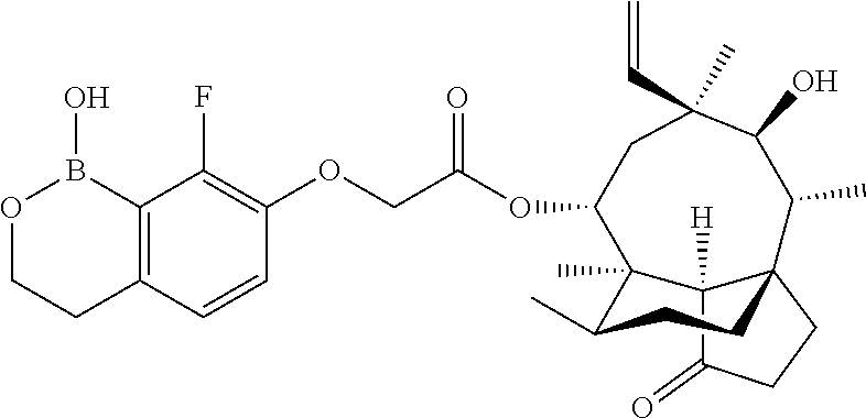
C12([H])C(=O)CCC13CCC(C)C2(C)C(OC(COC1=C(F)C2=C(C=C1)CCOB2O)=O)CC(C=C)(C)C(O)C3C
